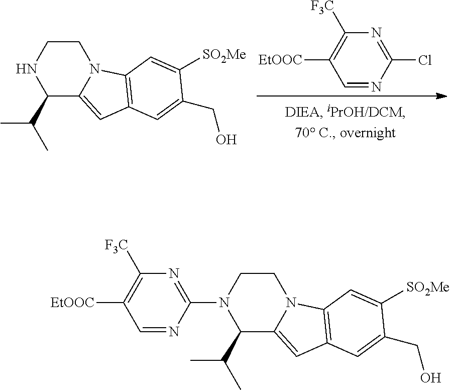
C1CN(C2=NC([F3C])=C([EtOOC])C=N2)C(C(C)C)C2=CC3=C(N12)C=C([SO2Me])C(CO)=C3.ClC1=NC([F3C])=C([EtOOC])C=N1.C1CNC(C(C)C)C2=CC3=C(N12)C=C([SO2Me])C(CO)=C3
